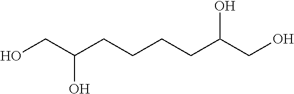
OCC(CCCCC(CO)O)O
